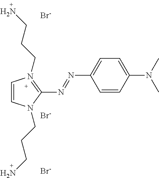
C1=CC(N(C)C)=CC=C1N=NC1=N(CCCN)C=CN1CCCN.[Br-].[Br-].[Br-]
